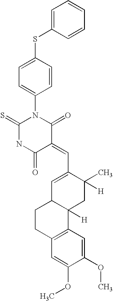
C1=C(SC2=CC=C(N3C(=S)NC(=O)C(=CC4=CC5C([H])(CC4(C)[H])C4=C(CC5)C=C(OC)C(OC)=C4)C3=O)C=C2)C=CC=C1
